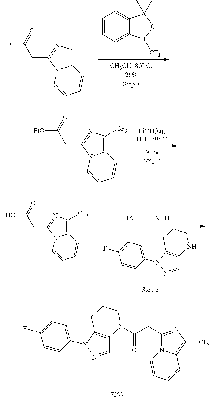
[EtO]C(=O)CC1=NC=C2N1C=CC=C2.C1=CC=C2C(=C1)C(C)(C)OI2[CF3].[EtO]C(=O)CC1=NC([CF3])=C2N1C=CC=C2.OC(=O)CC1=NC([CF3])=C2N1C=CC=C2.C12=C(CCCN1)N(C1=CC=C(F)C=C1)N=C2.C12=C(CCCN1C(CC1=NC([CF3])=C3N1C=CC=C3)=O)N(C1=CC=C(F)C=C1)N=C2
